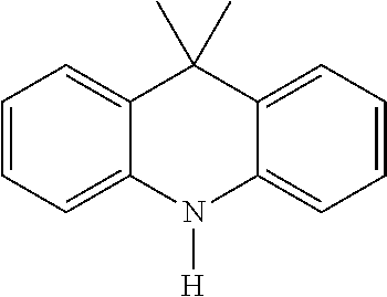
C1=CC=C2C(=C1)C(C)(C)C1=CC=CC=C1N2[H]
